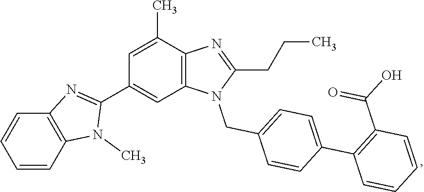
C1=CC2=C(C=C1)N=C(C1=CC3=C(C(C)=C1)N=C(CCC)N3CC1=CC=C(C3=C(C(=O)O)C=CC=C3)C=C1)N2C
